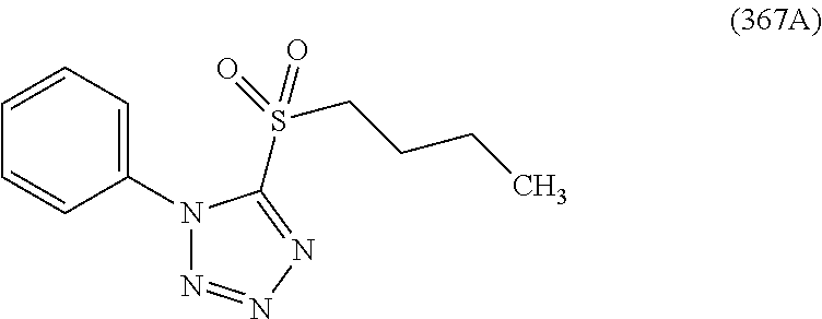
N1(C2=CC=CC=C2)N=NN=C1S(CCCC)(=O)=O
